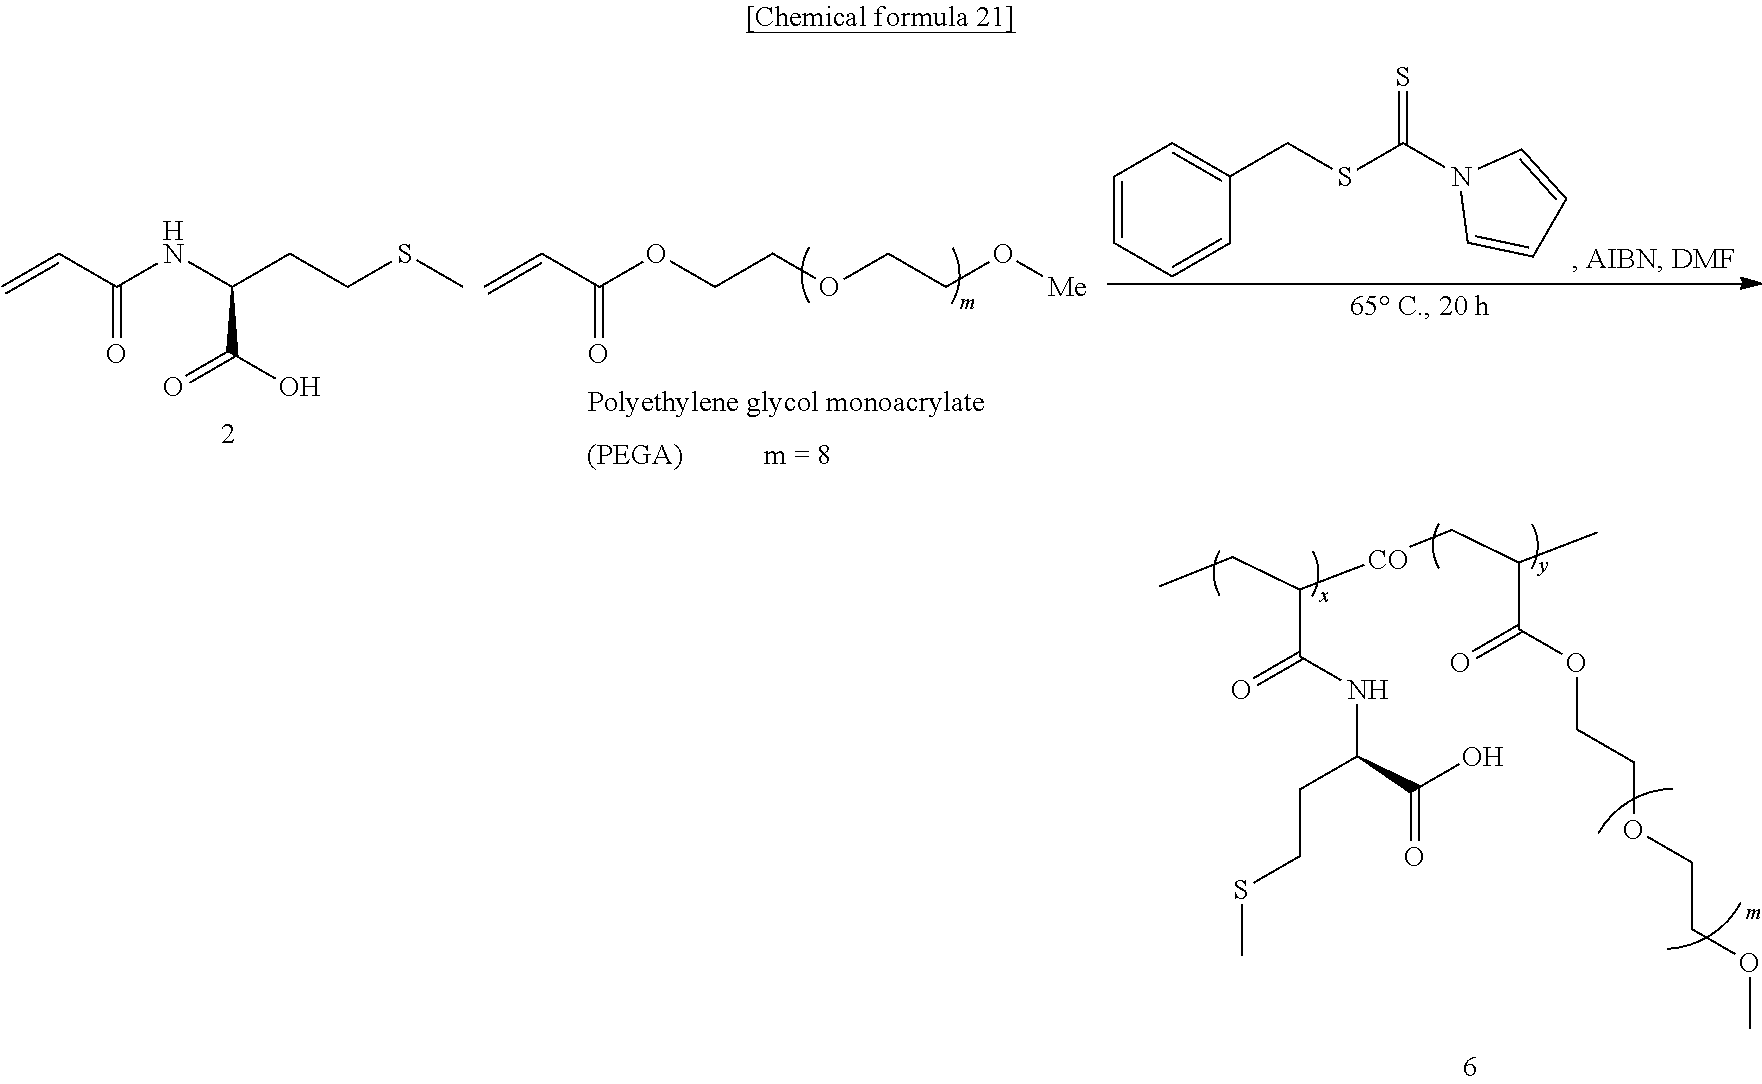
CCC(C(NC(CCSC)C(O)=O)=O)[CO]CC(C)C(OCCOCCOC)=O.N(C(CCSC)C(O)=O)C(C=C)=O.O(CCOCCO[Me])C(C=C)=O.C1=CC=CC(CSC(N2C=CC=C2)=S)=C1
